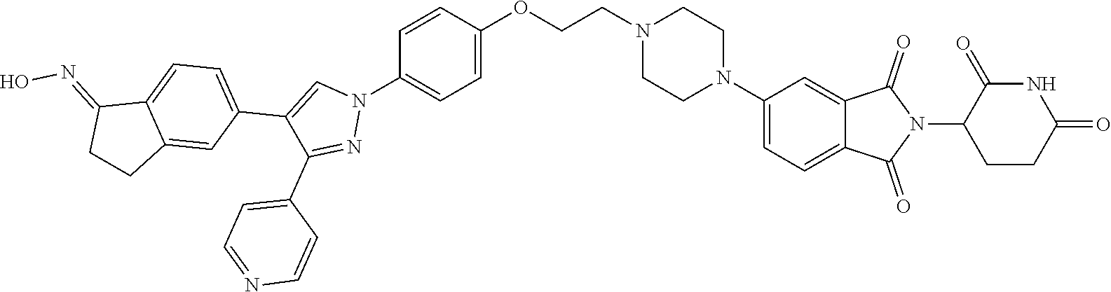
C1(N2CCN(CCOC3=CC=C(N4C=C(C5=CC=C6C(=C5)CCC6=NO)C(C5=CC=NC=C5)=N4)C=C3)CC2)=CC=C2C(=C1)C(=O)N(C1CCC(=O)NC1=O)C2=O
